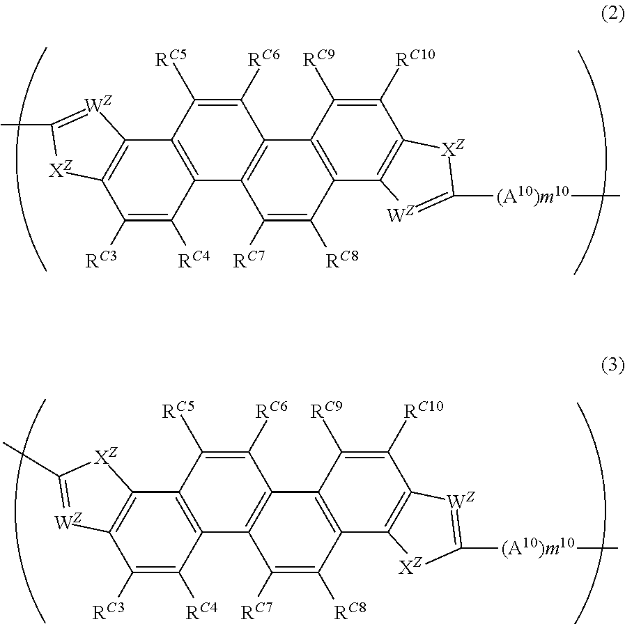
C1([RC10])=C([RC9])C2=C(C3=C1[XZ]C([(A10)m10]C)=[WZ]3)C([RC8])=C([RC7])C1=C2C([RC6])=C([RC5])C2=C1C([RC4])=C([RC3])C1=C2[WZ]=C(C)[XZ]1.C1([RC10])=C([RC9])C2=C(C3=C1[WZ]=C([(A10)m10]C)[XZ]3)C([RC8])=C([RC7])C1=C2C([RC6])=C([RC5])C2=C1C([RC4])=C([RC3])C1=C2[XZ]C(C)=[WZ]1
